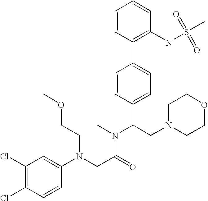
C1(Cl)=C(Cl)C=C(N(CC(=O)N(C(C2=CC=C(C3=C(NS(C)(=O)=O)C=CC=C3)C=C2)CN2CCOCC2)C)CCOC)C=C1
